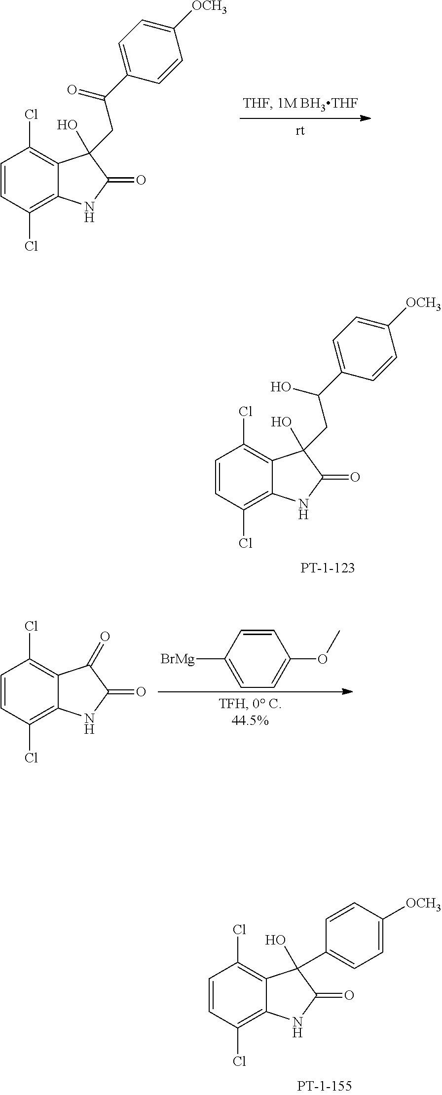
C1=CC(Cl)=C2C(=C1Cl)C(O)(CC(C1=CC=C([OCH3])C=C1)=O)C(=O)N2.C1=CC(Cl)=C2C(=C1Cl)C(O)(CC(C1=CC=C([OCH3])C=C1)O)C(=O)N2.C1=CC(Cl)=C2C(=C1Cl)C(=O)C(=O)N2.C1([BrMg])=CC=C(OC)C=C1.C1=CC(Cl)=C2C(=C1Cl)C(O)(C1=CC=C([OCH3])C=C1)C(=O)N2
